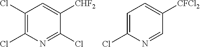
C1(Cl)=C(Cl)N=C(Cl)C([CHF2])=C1.C1=C(Cl)N=CC([CFCl2])=C1
